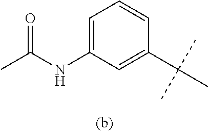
C1=C(NC(C)=O)C=C(C(C)(C)C)C=C1
